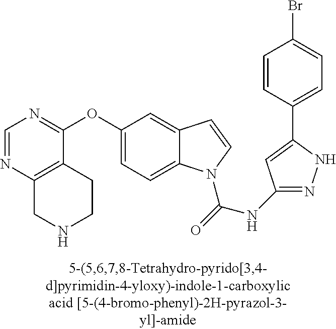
C1=NC2=C(C(OC3=CC=C4C(=C3)C=CN4C(=O)NC3=NNC(C4=CC=C(Br)C=C4)=C3)=N1)CCNC2
